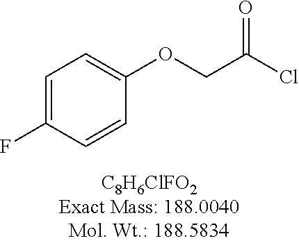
C1=C(F)C=CC(OCC(Cl)=O)=C1
